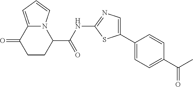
C1CC(C(NC2=NC=C(C3=CC=C(C(C)=O)C=C3)S2)=O)N2C(=CC=C2)C1=O
